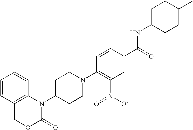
C1=CC2=C(C=C1)N(C1CCN(C3=C([N+](=O)[O-])C=C(C(NC4CCC(C)CC4)=O)C=C3)CC1)C(=O)OC2
